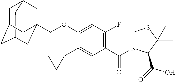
C12CC3CC(CC(COC4=CC(F)=C(C(N5CSC(C)(C)C5C(=O)O)=O)C=C4C4CC4)(C3)C1)C2
